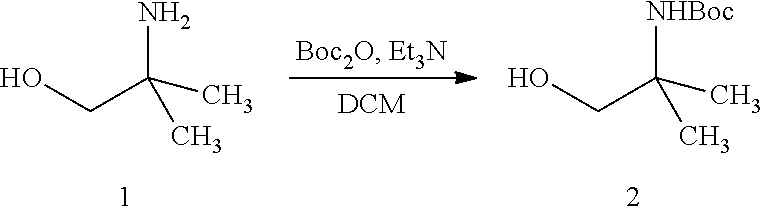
OCC(C)(N)C.[DCM].OCC(C)([NHBoc])C
